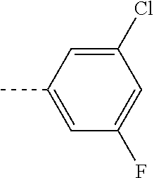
C1(Cl)=CC(C)=CC(F)=C1
